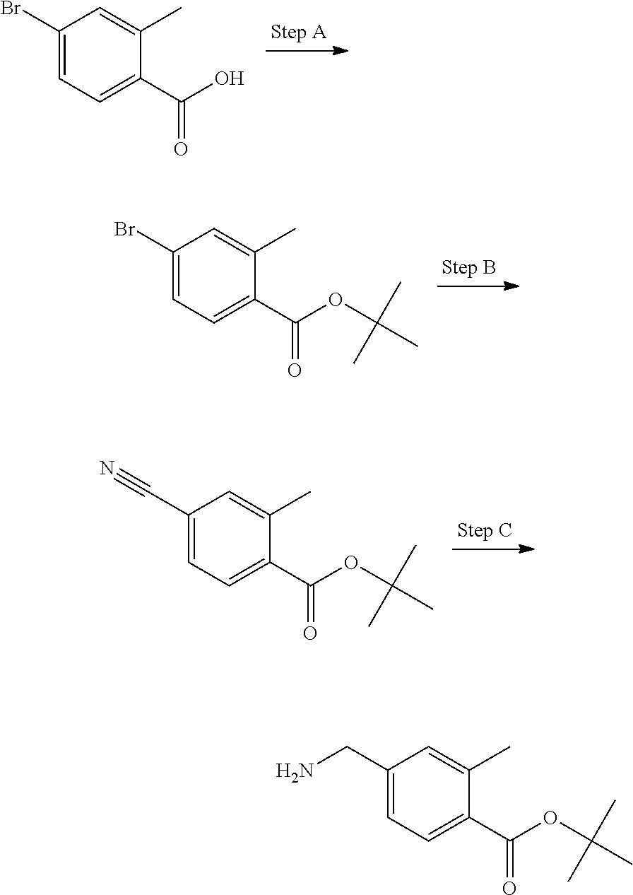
C1(Br)=CC=C(C(O)=O)C(C)=C1.C1(Br)=CC=C(C(OC(C)(C)C)=O)C(C)=C1.C1(C#N)=CC=C(C(OC(C)(C)C)=O)C(C)=C1.C1(CN)=CC=C(C(OC(C)(C)C)=O)C(C)=C1
